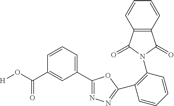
[H]OC(=O)C1=CC(C2=NN=C(C3=C(N4C(=O)C5=C(C4=O)C=CC=C5)C=CC=C3)O2)=CC=C1
